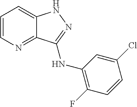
C1=CN=C2C(=C1)NN=C2NC1=C(F)C=CC(Cl)=C1
